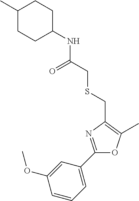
C1(OC)=CC(C2=NC(CSCC(NC3CCC(C)CC3)=O)=C(C)O2)=CC=C1
